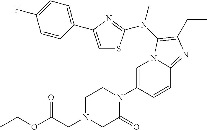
C1=C(N2CCN(CC(OCC)=O)CC2=O)C=CC2=NC(CC)=C(N(C)C3=NC(C4=CC=C(F)C=C4)=CS3)N12
